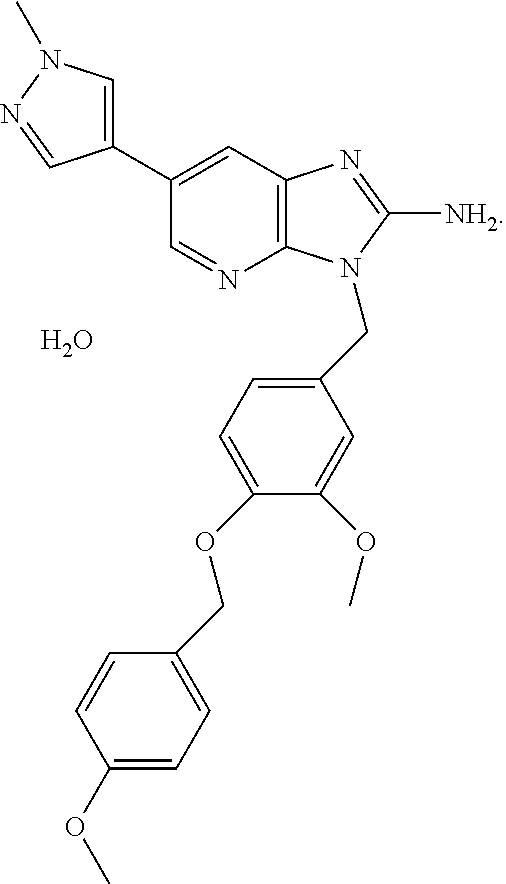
C12=C(C=C(C3=CN(C)N=C3)C=N1)N=C([NH2])N2CC1=CC=C(OCC2=CC=C(OC)C=C2)C(OC)=C1.O
